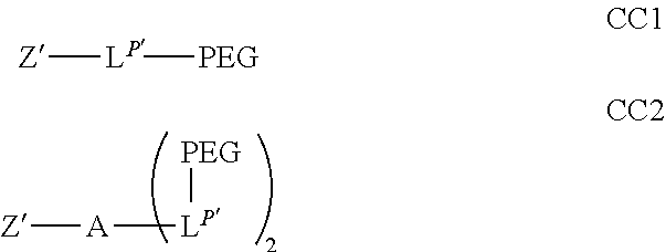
[Z][A][LP][PEG].[Z][LP][PEG]
